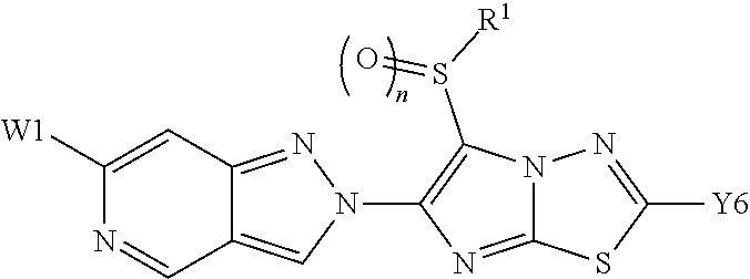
C1([W1])=CC2=NN(C3=C(S([R1])=O)N4C(=N3)SC([Y6])=N4)C=C2C=N1
